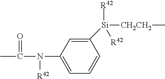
C1(N([R42])C(C)=O)=CC=CC([Si]([CH2CH2]C)([R42])[R42])=C1
